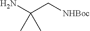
C(C[NHBoc])(N)(C)C
